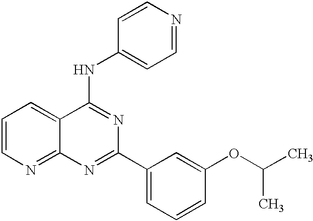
C1=CN=C2C(=C1)C(NC1=CC=NC=C1)=NC(C1=CC=CC(OC(C)C)=C1)=N2
